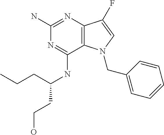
C12=C(N=C(N)N=C1NC(CCO)CCC)C(F)=CN2CC1=CC=CC=C1
